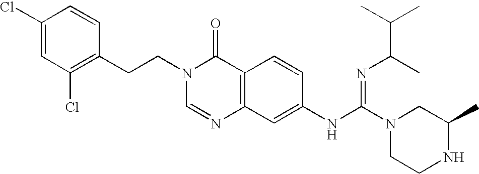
C1(Cl)=CC(Cl)=C(CCN2C=NC3=C(C2=O)C=CC(NC(N2CCNC(C)C2)=NC(C(C)C)C)=C3)C=C1
